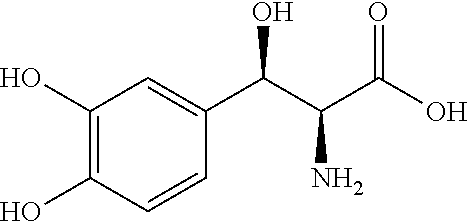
C1(O)=C(O)C=CC(C(C(C(O)=O)N)O)=C1
